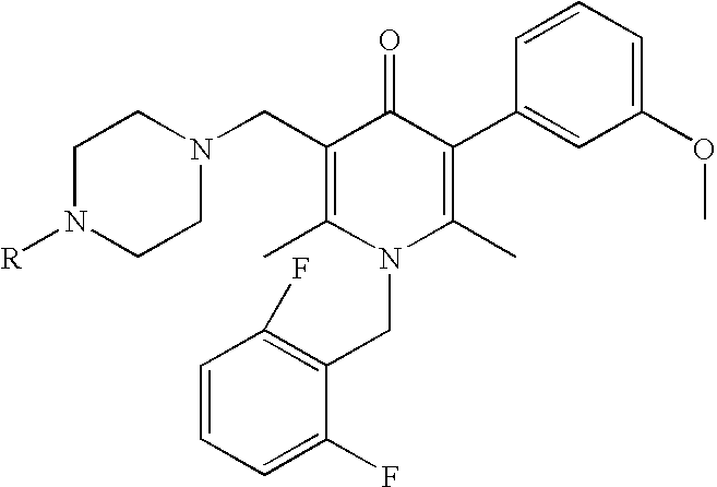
C1=CC=C(F)C(CN2C(C)=C(C3=CC(OC)=CC=C3)C(=O)C(CN3CCN([R])CC3)=C2C)=C1F
